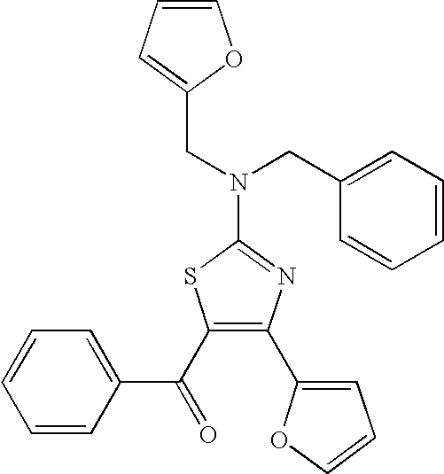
C1=CC=C(C(C2=C(C3=CC=CO3)N=C(N(CC3=CC=CO3)CC3=CC=CC=C3)S2)=O)C=C1
